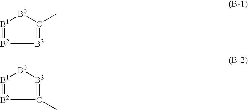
[B3]1=C(C)[B0][B1]=[B2]1.C1(C)=[B3][B0][B1]=[B2]1
